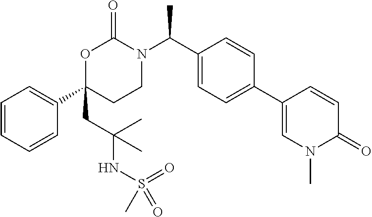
O1C(C2=CC=CC=C2)(CC(NS(C)(=O)=O)(C)C)CCN(C(C2=CC=C(C3=CN(C)C(=O)C=C3)C=C2)C)C1=O
